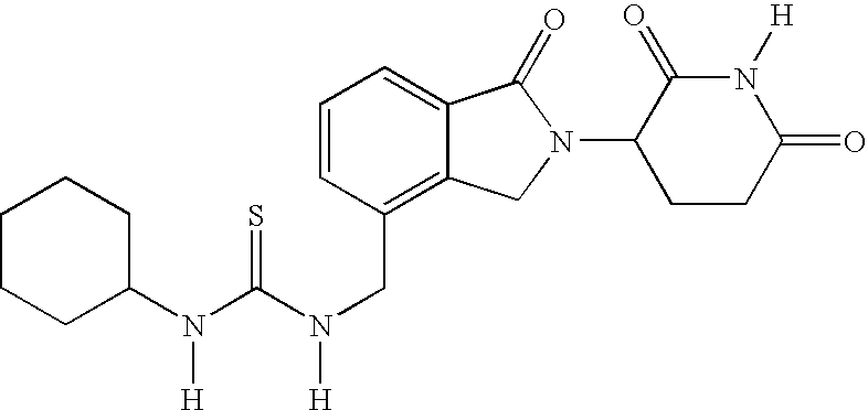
C1=CC(CN(C(=S)N(C2CCCCC2)[H])[H])=C2C(=C1)C(=O)N(C1CCC(=O)N([H])C1=O)C2
